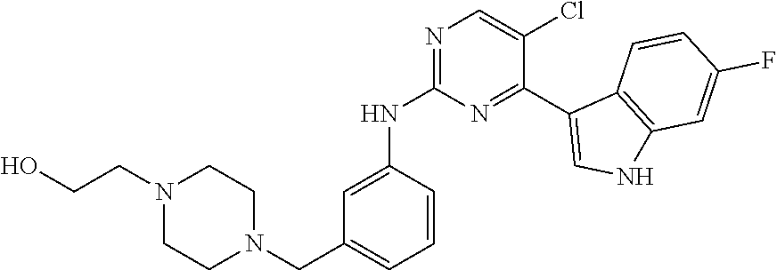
N1=C(NC2=CC(CN3CCN(CCO)CC3)=CC=C2)N=C(C2=CNC3=C2C=CC(F)=C3)C(Cl)=C1
